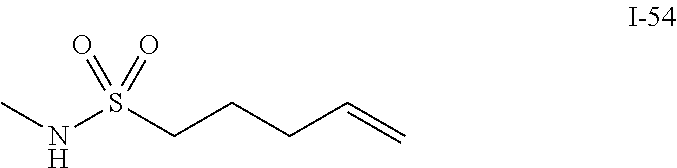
CNS(=O)(=O)CCCC=C
